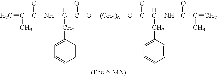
C=C(C(NC(C(O[(CH2)6]OC(C(NC(C(=C)C)=O)CC1=CC=CC=C1)=O)=O)CC1=CC=CC=C1)=O)C
